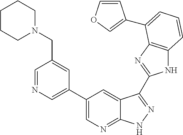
N1C2=C(N=C1C1=NNC3=NC=C(C4=CN=CC(CN5CCCCC5)=C4)C=C31)C(C1=COC=C1)=CC=C2
